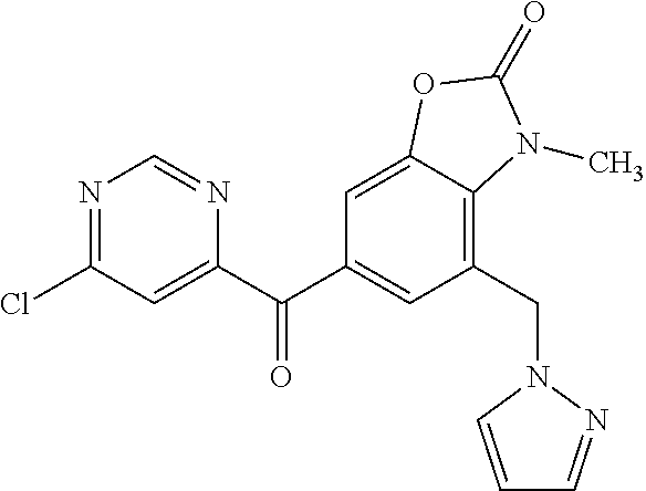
C1(Cl)=NC=NC(C(C2=CC(CN3C=CC=N3)=C3C(=C2)OC(=O)N3C)=O)=C1
